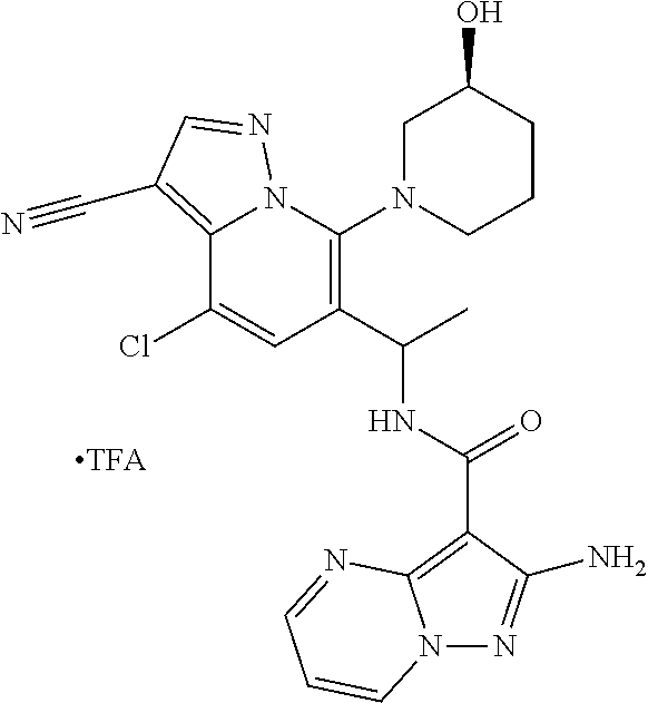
[TFA].C1(C(C)NC(=O)C2=C3N(N=C2N)C=CC=N3)=C(N2CCCC(O)C2)N2C(=C(C#N)C=N2)C(Cl)=C1
